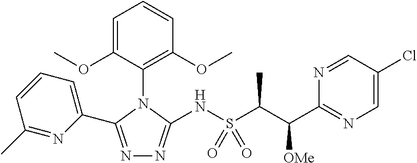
N1=C(C2=CC=CC(C)=N2)N(C2=C(OC)C=CC=C2OC)C(NS(C(C)C([OMe])C2=NC=C(Cl)C=N2)(=O)=O)=N1
